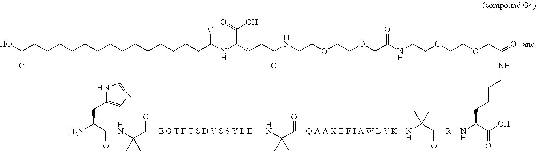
C(COCCOCCNC(CCC(C(O)=O)NC(=O)CCCCCCCCCCCCCCC(O)=O)=O)(=O)NCCOCCOCC(=O)NCCCCC(N[R]C(=O)C(N[Q A A K E F I A W L V K]C(=O)C(N[E G T F T S D V S S Y L E]C(=O)C(NC(=O)C(N)CC1=CN=CN1)(C)C)(C)C)(C)C)C(=O)O
